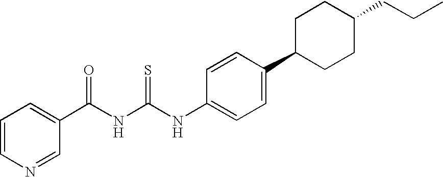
N(C(NC(C1=CC=CN=C1)=O)=S)C1=CC=C(C2CCC(CCC)CC2)C=C1
